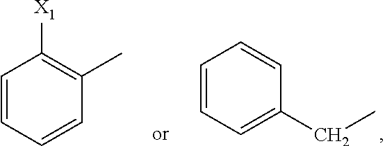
C1=CC=C(CC)C=C1.C1=CC=CC(C)=C1[X1]
